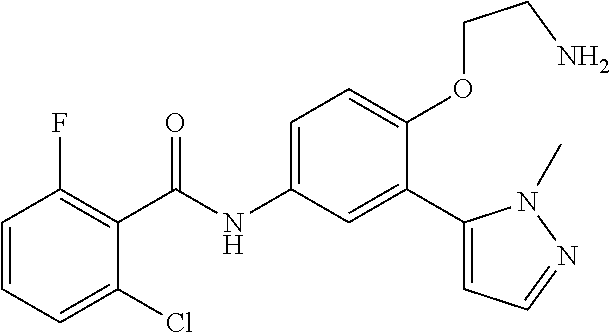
C1=CC=C(Cl)C(C(=O)NC2=CC=C(OCCN)C(C3=CC=NN3C)=C2)=C1F
